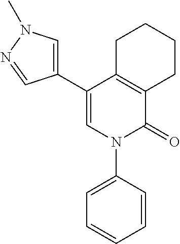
C12=C(C(C3=CN(C)N=C3)=CN(C3=CC=CC=C3)C1=O)CCCC2
